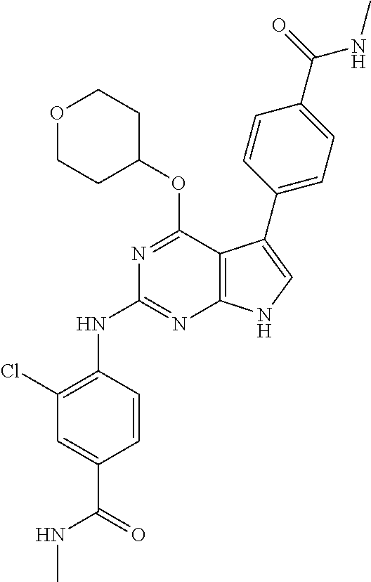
N(C1=NC2=C(C(OC3CCOCC3)=N1)C(C1=CC=C(C(=O)NC)C=C1)=CN2)C1=C(Cl)C=C(C(=O)NC)C=C1
